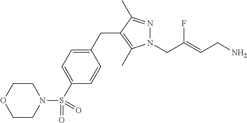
N1=C(C)C(CC2=CC=C(S(=O)(N3CCOCC3)=O)C=C2)=C(C)N1CC(=CCN)F
